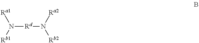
N([Rd]N([Rb2])[Ra2])([Rb1])[Ra1]
